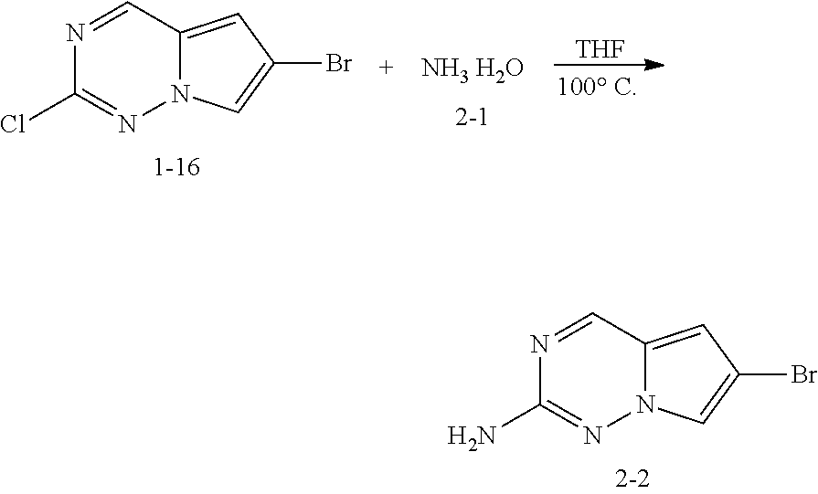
N1=CC2=CC(Br)=CN2N=C1N.N1=CC2=CC(Br)=CN2N=C1Cl.[NH3 H2O].[THF]
